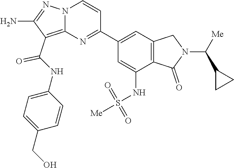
C1(N)=NN2C(=C1C(NC1=CC=C(CO)C=C1)=O)N=C(C1=CC3=C(C(NS(=O)(=O)[Me])=C1)C(=O)N(C(C1CC1)[Me])C3)C=C2
